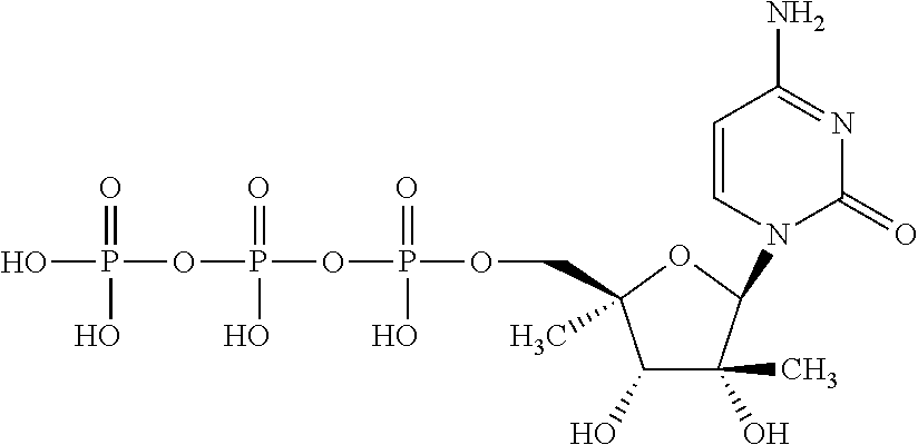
C1(O)C(O)(C)C(N2C=CC(N)=NC2=O)OC1(C)COP(OP(OP(O)(=O)O)(=O)O)(=O)O
